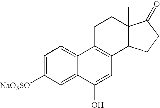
C1=C([NaO3SO])C=C2C(=C1)C1=C(C=C2O)C2C(C)(CC1)C(=O)CC2
